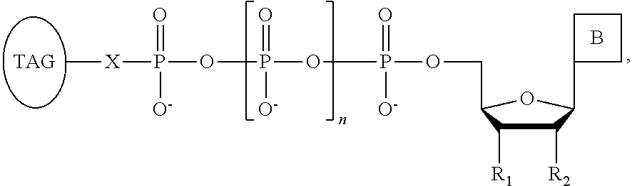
C1([R2])C([R1])C(COP(=O)(OP(=O)(OP(=O)([X]C)[O-])[O-])[O-])OC1C1CCC1.B
